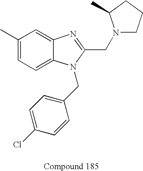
C1(C)=CC=C2C(=C1)N=C(CN1CCCC1C)N2CC1=CC=C(Cl)C=C1
